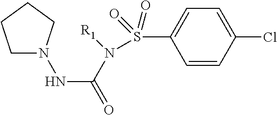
N(C(=O)N(S(C1=CC=C(Cl)C=C1)(=O)=O)[R1])N1CCCC1
